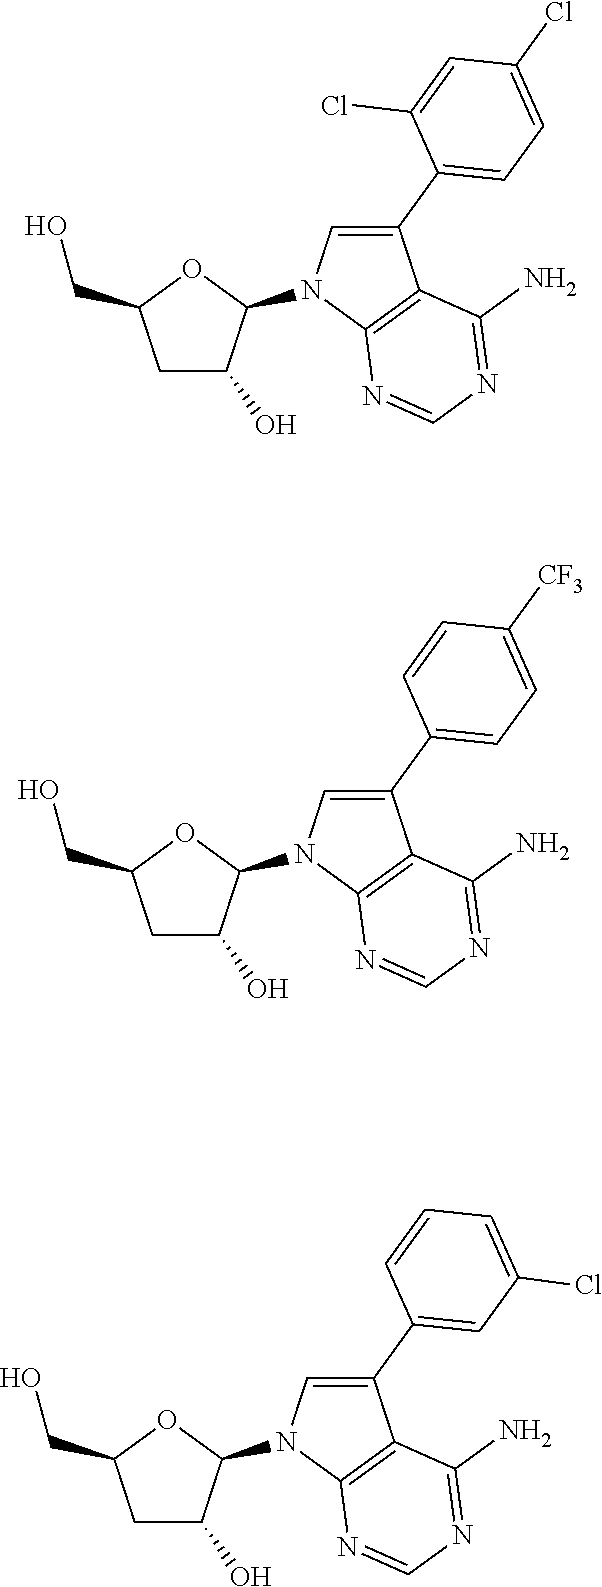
C1C(O)C(N2C=C(C3=CC=C(Cl)C=C3Cl)C3=C2N=CN=C3N)OC1CO.C1C(O)C(N2C=C(C3=CC=C([CF3])C=C3)C3=C2N=CN=C3N)OC1CO.C1C(O)C(N2C=C(C3=CC(Cl)=CC=C3)C3=C2N=CN=C3N)OC1CO
